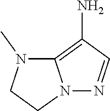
N12N=CC(N)=C1N(C)CC2
